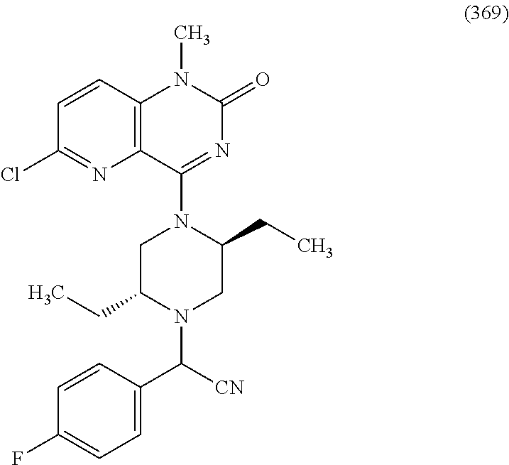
C1(F)=CC=C(C(N2CC(CC)N(C3=NC(=O)N(C)C4=C3N=C(Cl)C=C4)CC2CC)[CN])C=C1
